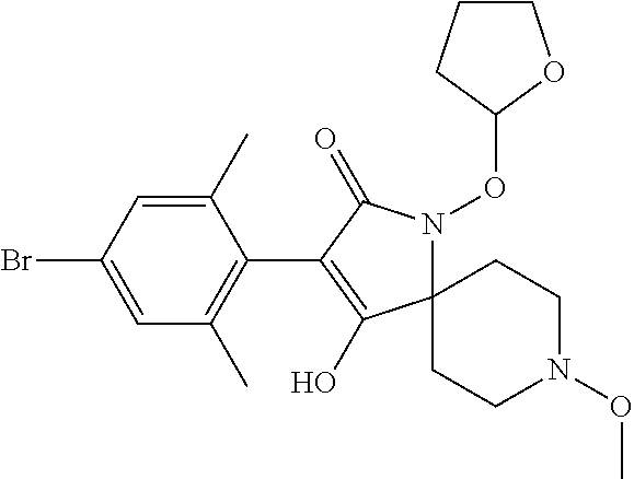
C12(N(OC3CCCO3)C(=O)C(C3=C(C)C=C(Br)C=C3C)=C1O)CCN(OC)CC2
